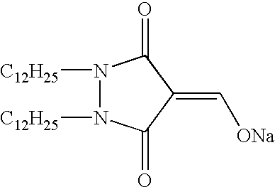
N1([C12H25])N([C12H25])C(=O)C(=C[ONa])C1=O
